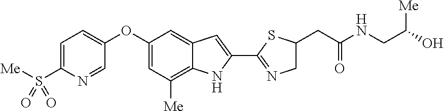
C1=C(S([Me])(=O)=O)N=CC(OC2=CC([Me])=C3C(=C2)C=C(C2=NCC(CC(NCC(O)[Me])=O)S2)N3)=C1
